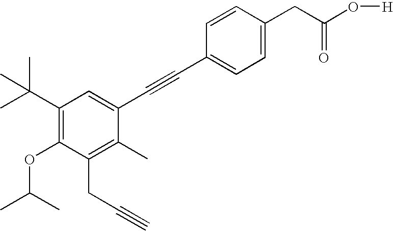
C1=C(CC(O[H])=O)C=CC(C#CC2=CC(C(C)(C)C)=C(OC(C)C)C(CC#C)=C2C)=C1
